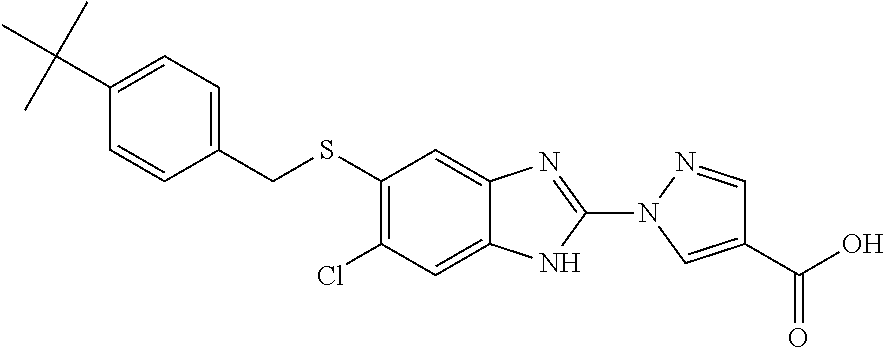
C1(SCC2=CC=C(C(C)(C)C)C=C2)=C(Cl)C=C2C(=C1)N=C(N1C=C(C(=O)O)C=N1)N2
